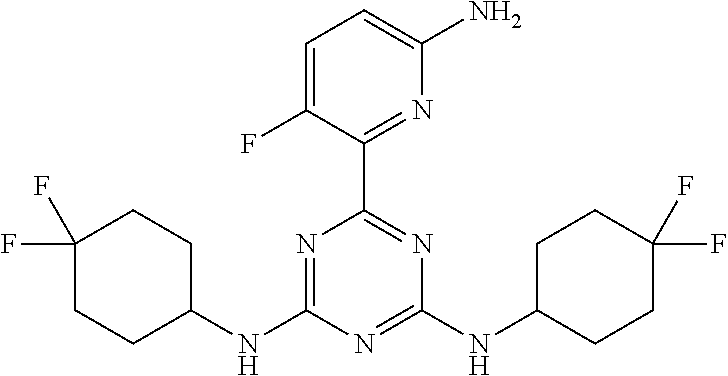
N1=C(NC2CCC(F)(F)CC2)N=C(NC2CCC(F)(F)CC2)N=C1C1=NC(N)=CC=C1F
